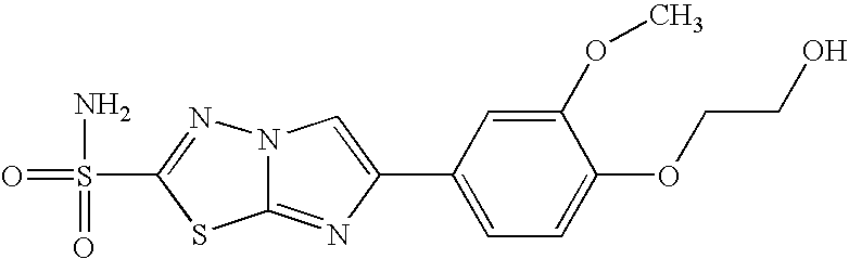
C12=NC(C3=CC=C(OCCO)C(OC)=C3)=CN1N=C(S(=O)(=O)N)S2
